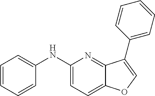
C1(NC2=CC=CC=C2)=CC=C2C(=N1)C(C1=CC=CC=C1)=CO2
